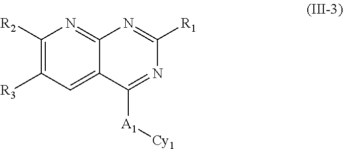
C12=NC([R2])=C([R3])C=C1C([A1][Cy1])=NC([R1])=N2
